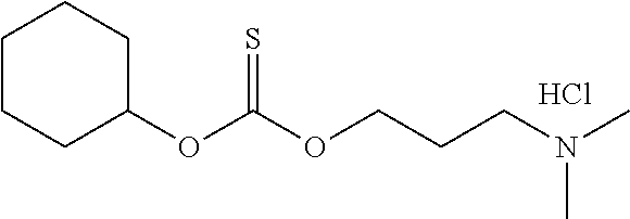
C1(OC(OCCCN(C)C)=S)CCCCC1.Cl
